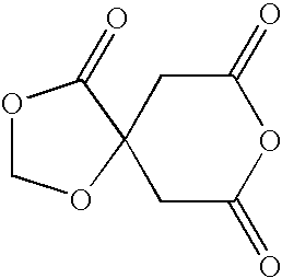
O1COC2(C1=O)CC(=O)OC(=O)C2
